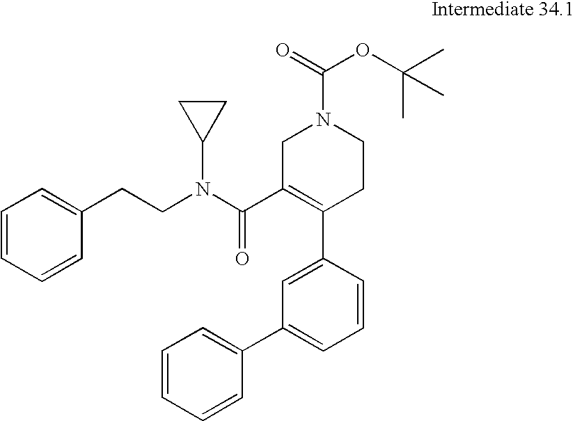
C(CN(C(C1=C(C2=CC(C3=CC=CC=C3)=CC=C2)CCN(C(=O)OC(C)(C)C)C1)=O)C1CC1)C1=CC=CC=C1
